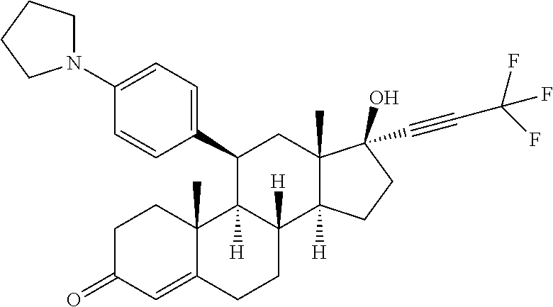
C1C(=O)C=C2C(C)(C1)C1([H])C([H])(CC2)C2([H])C(C)(CC1C1=CC=C(N3CCCC3)C=C1)C(O)(C#CC(F)(F)F)CC2
